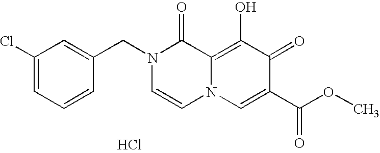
C1=C(CN2C=CN3C(=C(O)C(=O)C(C(OC)=O)=C3)C2=O)C=CC=C1Cl.Cl
